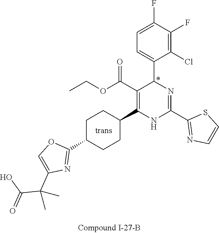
C1(F)=C(Cl)C(C2N=C(C3=NC=CS3)NC(C3CCC(C4=NC(C(C(=O)O)(C)C)=CO4)CC3)=C2C(OCC)=O)=CC=C1F
